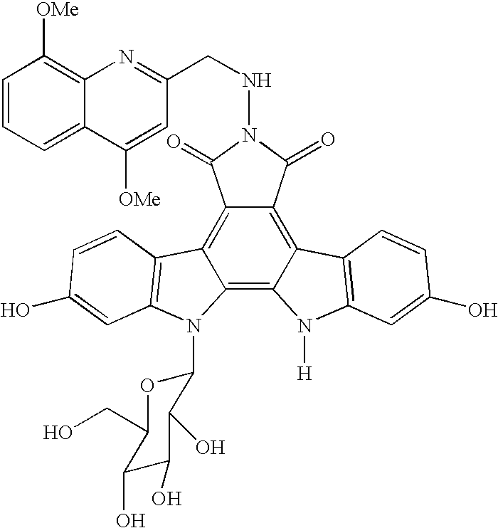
C12=C3C(=C4C(=C1C(=O)N(NCC1=NC5=C([OMe])C=CC=C5C([OMe])=C1)C2=O)C1=C(N4[H])C=C(O)C=C1)N(C1OC(CO)C(O)C(O)C1O)C1=C3C=CC(O)=C1
